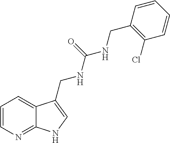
C1=CN=C2C(=C1)C(CNC(=O)NCC1=C(Cl)C=CC=C1)=CN2
